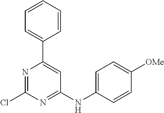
C1=CC=CC(C2=CC(NC3=CC=C([OMe])C=C3)=NC(Cl)=N2)=C1
